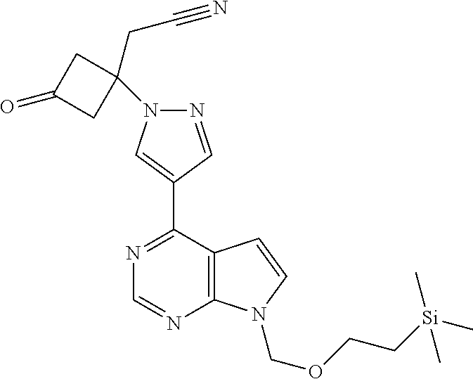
C1=NC2=C(C(C3=CN(C4(CC#N)CC(=O)C4)N=C3)=N1)C=CN2COCC[Si](C)(C)C
